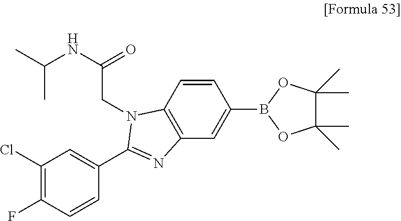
C1(Cl)=C(F)C=CC(C2=NC3=C(C=CC(B4OC(C)(C)C(C)(C)O4)=C3)N2CC(NC(C)C)=O)=C1
